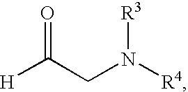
[H]C(CN([R4])[R3])=O
